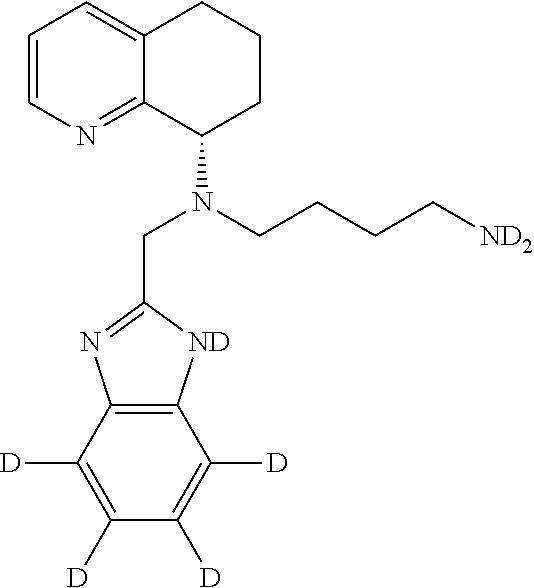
C12=C(C([D])=C([D])C([D])=C1[D])N=C(CN(C1CCCC3=CC=CN=C13)CCCC[ND2])[ND]2
